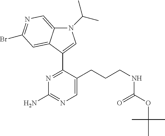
N1(C(C)C)C2=CN=C(Br)C=C2C(C2=NC(N)=NC=C2CCCNC(OC(C)(C)C)=O)=C1
